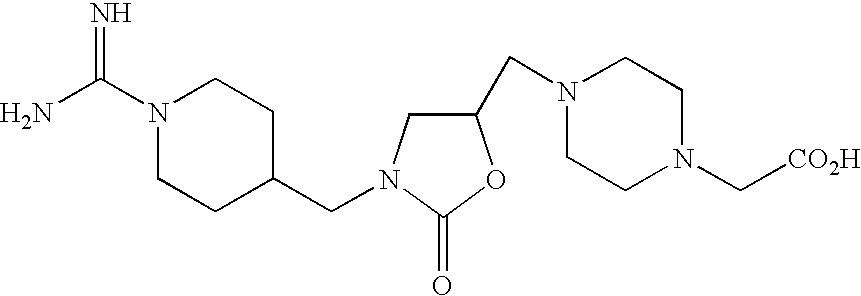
N1(C(N)=N)CCC(CN2CC(CN3CCN(C[CO2H])CC3)OC2=O)CC1
